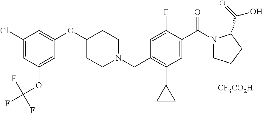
C1(Cl)=CC(OC(F)(F)F)=CC(OC2CCN(CC3=C(C4CC4)C=C(C(=O)N4CCCC4C(O)=O)C(F)=C3)CC2)=C1.[CF3CO2H]
